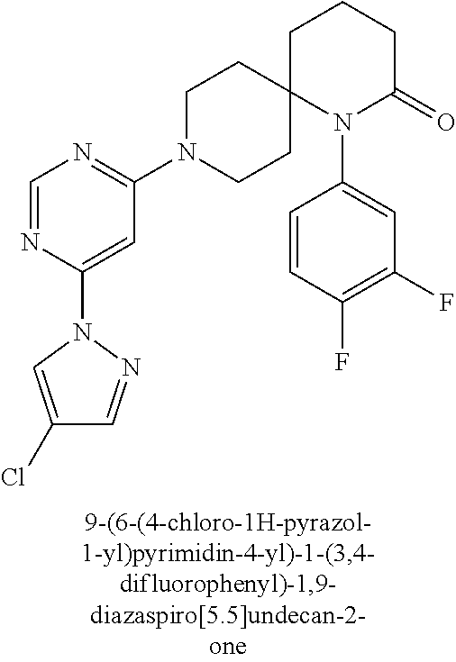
C1=NC(N2N=CC(Cl)=C2)=CC(N2CCC3(CC2)N(C2=CC(F)=C(F)C=C2)C(=O)CCC3)=N1
